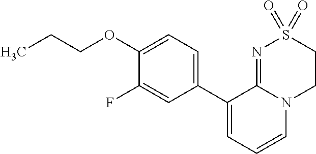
C1(C2=CC=C(OCCC)C(F)=C2)=CC=CN2C1=NS(=O)(=O)CC2
